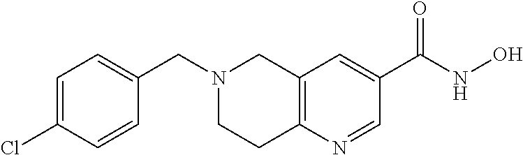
C12=C(N=CC(C(NO)=O)=C1)CCN(CC1=CC=C(Cl)C=C1)C2
